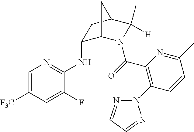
C1=C([F3C])C=C(F)C(NC2C3N(C(=O)C4=C(N5N=CC=N5)C=CC(C)=N4)C([H])(C)C(C2)C3)=N1
